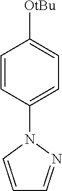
C1=CC(N2C=CC=N2)=CC=C1[OtBu]
